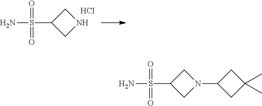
C1C(S(N)(=O)=O)CN1.Cl.C1C(S(N)(=O)=O)CN1C1CC(C)(C)C1
